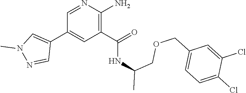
C1=NC(N)=C(C(=O)NC(COCC2=CC=C(Cl)C(Cl)=C2)C)C=C1C1=CN(C)N=C1
